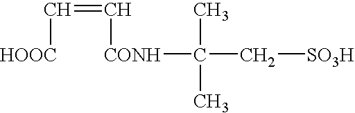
C(=C[CONH]C(C[SO3H])(C)C)[HOOC]
